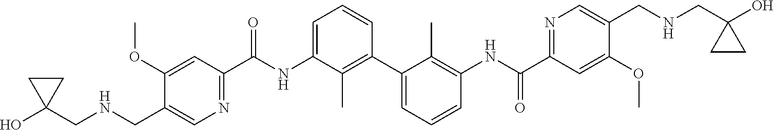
C1(OC)=CC(C(NC2=CC=CC(C3=CC=CC(NC(C4=NC=C(CNCC5(O)CC5)C(OC)=C4)=O)=C3C)=C2C)=O)=NC=C1CNCC1(O)CC1
